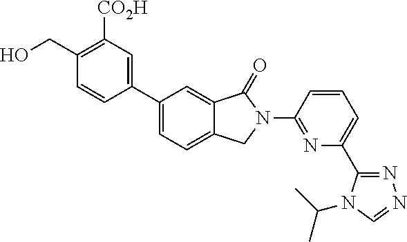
C1(C2=CC=C3C(=C2)C(=O)N(C2=NC(C4=NN=CN4C(C)C)=CC=C2)C3)=CC([CO2H])=C(CO)C=C1
